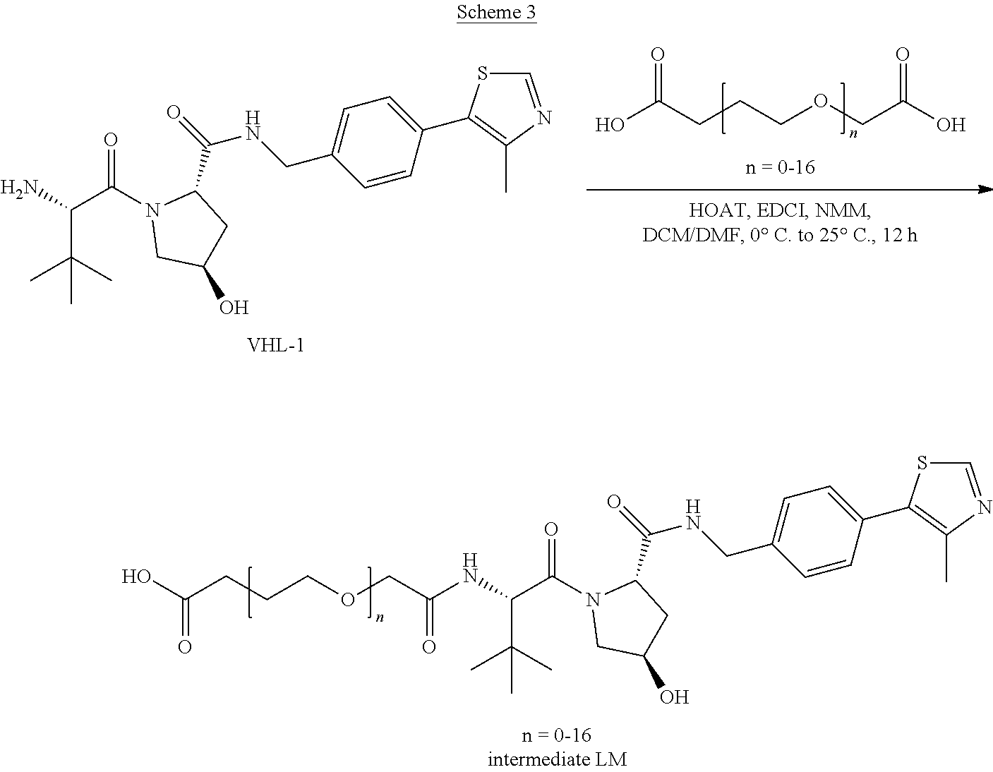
OC(CCCOCC(O)=O)=O.NC(C(N1CC(O)CC1C(=O)[HN]CC1=CC=C(C2=C(C)N=CS2)C=C1)=O)C(C)(C)C.OC(CCCOCC(=O)NC(C(N1CC(O)CC1C(=O)[HN]CC1=CC=C(C2=C(C)N=CS2)C=C1)=O)C(C)(C)C)=O
